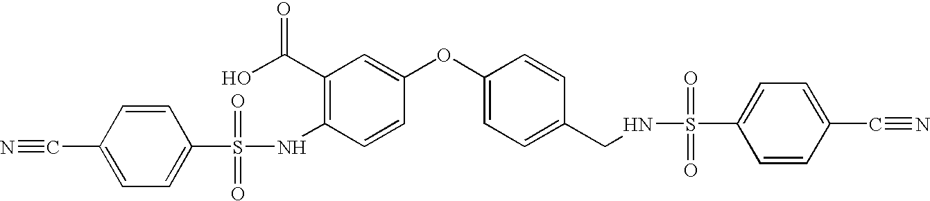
C1(C#N)=CC=C(S(=O)(=O)NC2=C(C(=O)O)C=C(OC3=CC=C(CNS(=O)(=O)C4=CC=C(C#N)C=C4)C=C3)C=C2)C=C1
